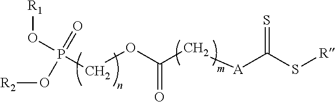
O(C(C[A]C(S[R])=S)=O)CP(O[R1])(=O)O[R2]
